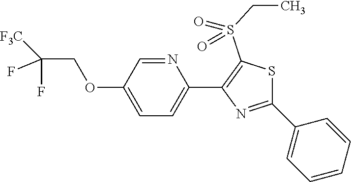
N1=CC(OCC(F)([F3C])F)=CC=C1C1=C(S(=O)(CC)=O)SC(C2=CC=CC=C2)=N1
